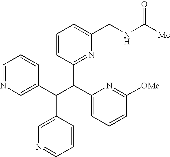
C1=NC=C(C(C(C2=CC=CC([OMe])=N2)C2=NC(CNC([Me])=O)=CC=C2)C2=CN=CC=C2)C=C1
